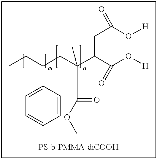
C1=C(C(CC)CC(C(C(=O)O[H])CC(=O)O[H])(C(OC)=O)C)C=CC=C1
